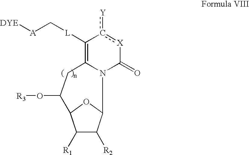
C1([R1])C([R2])C2OC1C(O[R3])CC1=C([L]C[A][DYE])c([Y])[X]C(=O)N21
